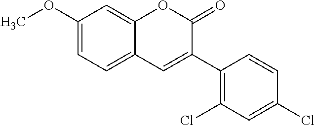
C1(OC)=CC=C2C(=C1)OC(=O)C(C1=C(Cl)C=C(Cl)C=C1)=C2
